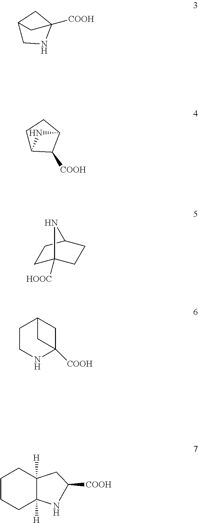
C12CNC([COOH])(C1)C2.C1C2C([COOH])C(C1)N2.C1C2([HOOC])CCC(C1)N2.C1CNC2([COOH])CC1C2.C1CCC2([H])C([H])(C1)CC([COOH])N2
